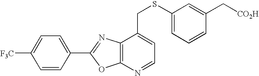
C1([F3C])=CC=C(C2=NC3=C(O2)N=CC=C3CSC2=CC=CC(C[CO2H])=C2)C=C1
